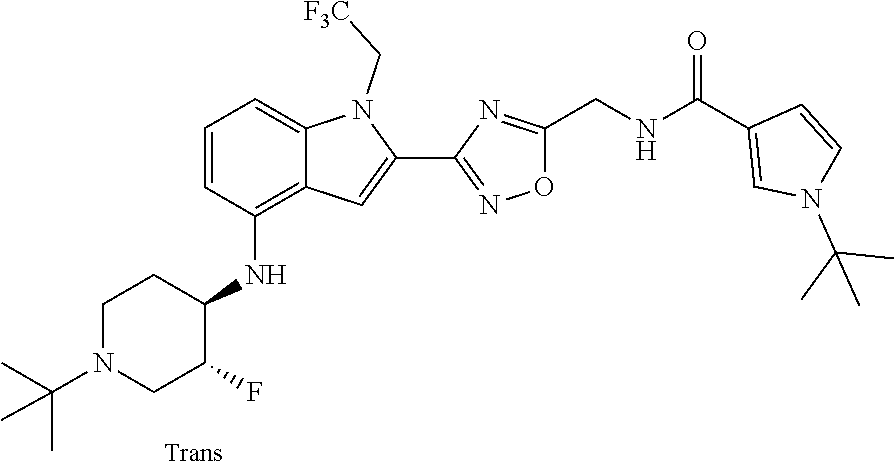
C1=CC(NC2CCN(C(C)(C)C)CC2F)=C2C(=C1)N(C[F3C])C(C1=NOC(CNC(C3=CN(C(C)(C)C)C=C3)=O)=N1)=C2
